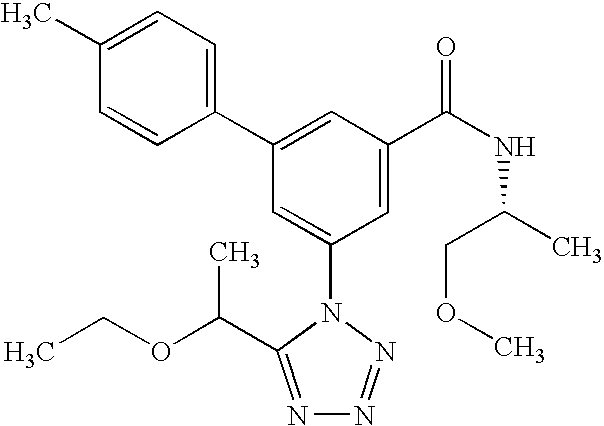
C1(C2=CC(C(NC(COC)C)=O)=CC(N3C(C(OCC)C)=NN=N3)=C2)=CC=C(C)C=C1
